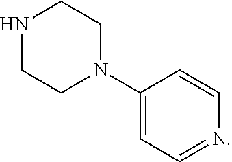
N1CCN(C2=CC=NC=C2)CC1
